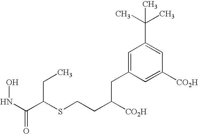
C(=O)(C(SCCC([CO2H])CC1=CC(C(C)(C)C)=CC([CO2H])=C1)CC)NO
